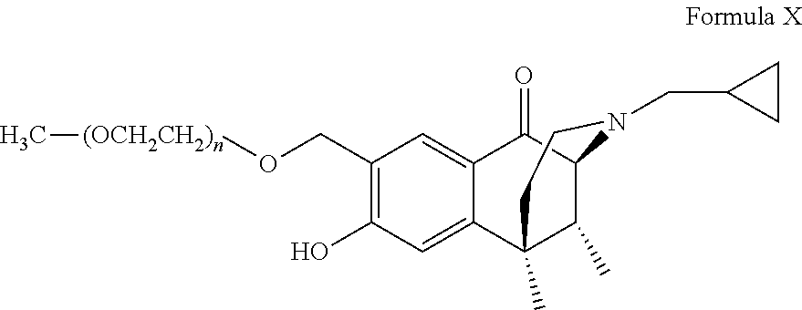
C1(O)=C(CO[(OCH2CH2)n]C)C=C2C(=C1)C1(C)C(C)C(C2=O)N(CC2CC2)CC1
